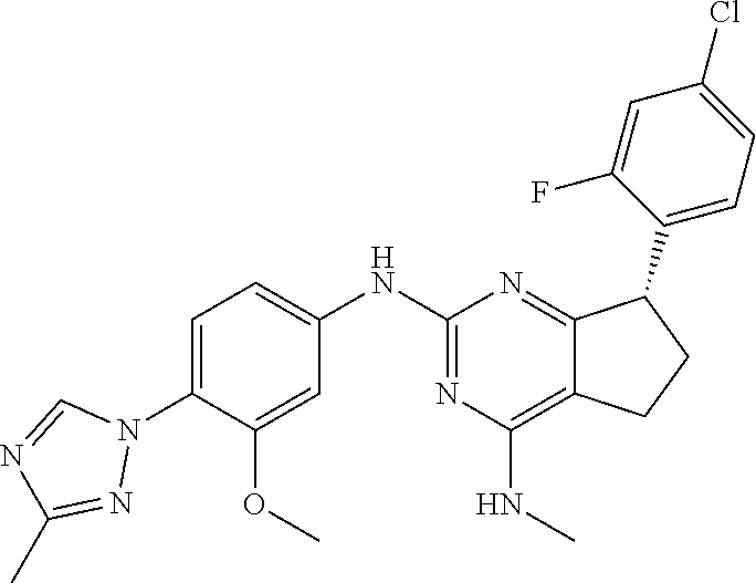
C1=C(N2C=NC(C)=N2)C(OC)=CC(NC2=NC(NC)=C3C(=N2)C(C2=CC=C(Cl)C=C2F)CC3)=C1
